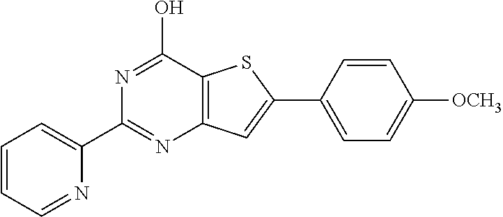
C12=C(C(O)=NC(C3=CC=CC=N3)=N1)SC(C1=CC=C([OCH3])C=C1)=C2
